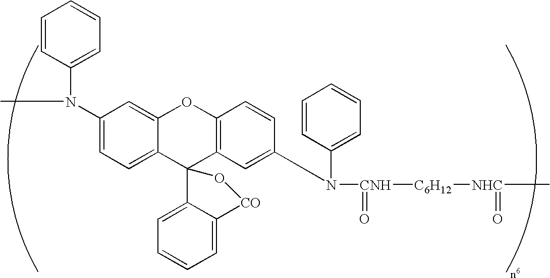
C1(N(C2=CC=CC=C2)C)=CC=C2C(=C1)OC1=C(C23C2=CC=CC=C2[CO]O3)C=C(N(C2=CC=CC=C2)[CNH](=O)[C6H12][NHC](=O)C)C=C1
